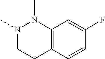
N1(C)CCC2=C(N1C)C=C(F)C=C2
